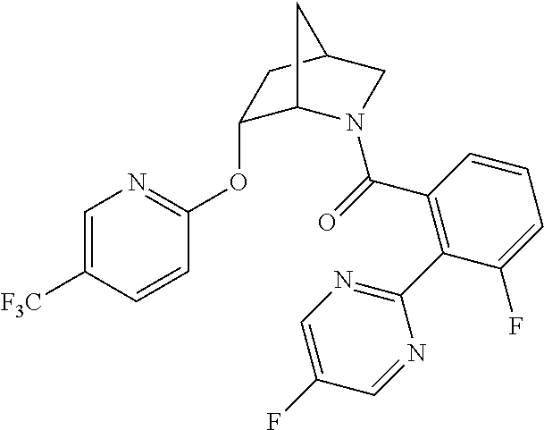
C1=C([F3C])C=CC(OC2C3N(C(=O)C4=C(C5=NC=C(F)C=N5)C(F)=CC=C4)CC(C2)C3)=N1
